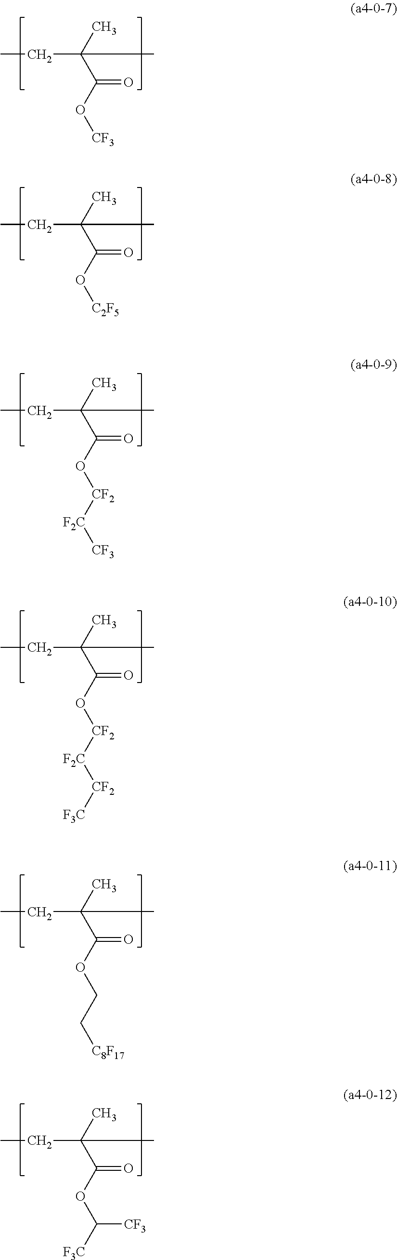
[CF3]OC(C(C)(CC)C)=O.[C2F5]OC(C(C)(CC)C)=O.[CF2](OC(C(C)(CC)C)=O)[F2C][CF3].[CF2](OC(C(C)(CC)C)=O)[F2C][CF2][F3C].C(OC(C(C)(CC)C)=O)C[C8F17].C(OC(C(C)(CC)C)=O)([F3C])[CF3]
